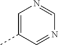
C1=C(C)C=NC=N1
